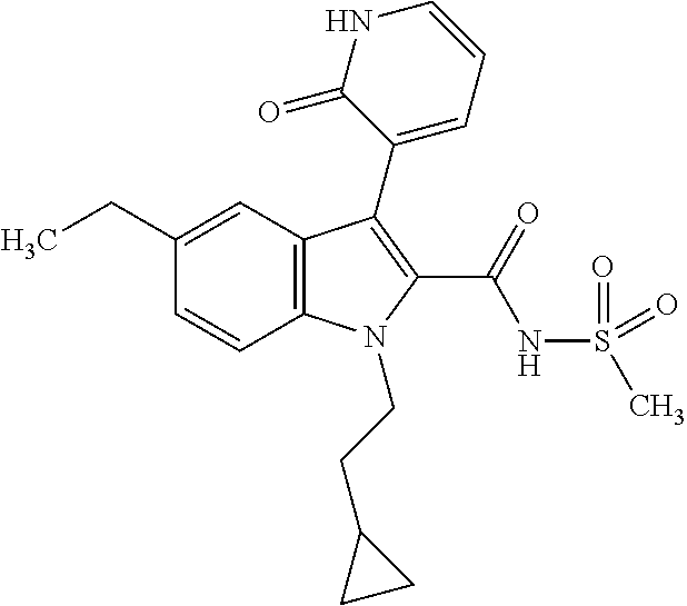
C1(CC)=CC2=C(C=C1)N(CCC1CC1)C(C(=O)NS(C)(=O)=O)=C2C1=CC=CNC1=O
